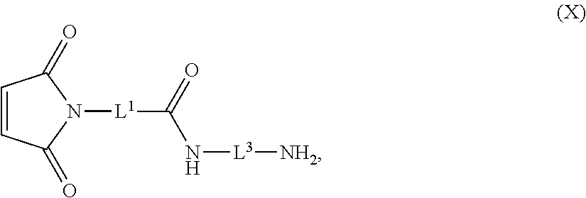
C1=CC(=O)N([L1]C(=O)N[L3][NH2])C1=O
